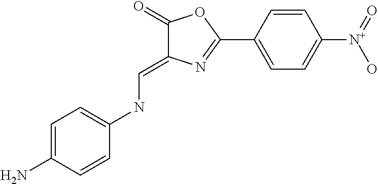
C1=C(N)C=CC(NC=C2C(=O)OC(C3=CC=C([N+](=O)O)C=C3)=N2)=C1
